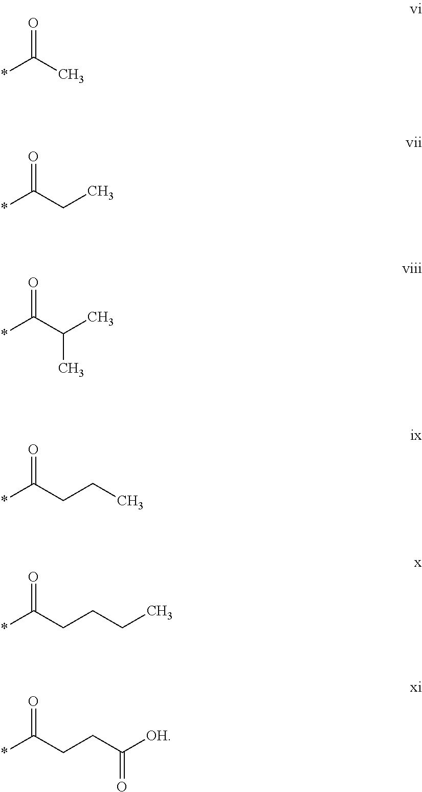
*C(C)=O.*C(=O)CC.*C(=O)C(C)C.*C(=O)CCC.*C(=O)CCCC.*C(=O)CCC([OH])=O
